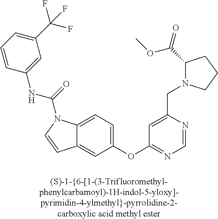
C1=CC(NC(=O)N2C3=CC=C(OC4=NC=NC(CN5C(C(=O)OC)CCC5)=C4)C=C3C=C2)=CC(C(F)(F)F)=C1
